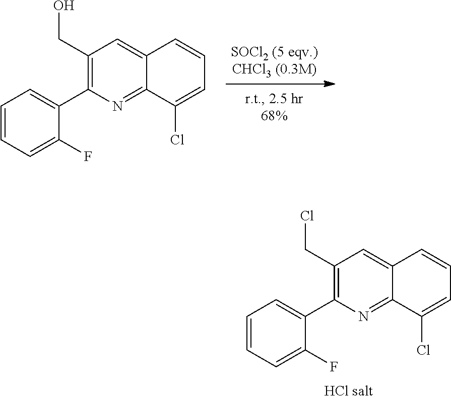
C1(CCl)=C(C2=CC=CC=C2F)N=C2C(=C1)C=CC=C2Cl.C1(CO)=C(C2=CC=CC=C2F)N=C2C(=C1)C=CC=C2Cl
